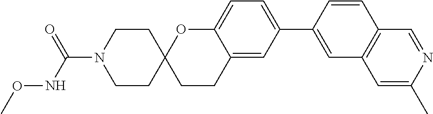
C12=CC(C3=CC4=C(C=C3)C=NC(C)=C4)=CC=C1OC1(CC2)CCN(C(NOC)=O)CC1
